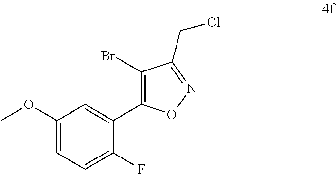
C1(Br)=C(C2=CC(OC)=CC=C2F)ON=C1CCl
